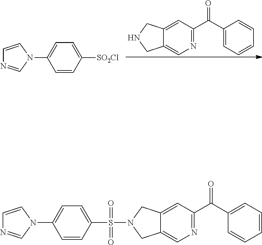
C1=CC=CC(C(=O)C2=NC=C3C(=C2)CNC3)=C1.N1(C2=CC=C([SO2Cl])C=C2)C=NC=C1.C1(C(C2=NC=C3C(=C2)CN(S(C2=CC=C(N4C=NC=C4)C=C2)(=O)=O)C3)=O)=CC=CC=C1
